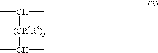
C([(CR5R6)p]C(C)C)(C)C
